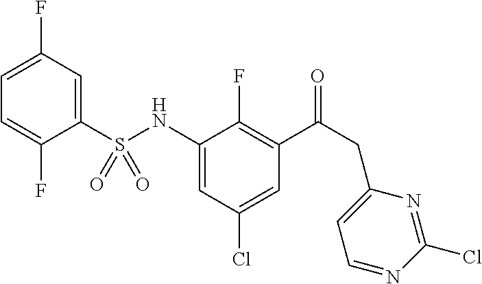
C1=C(F)C=C(S(NC2=CC(Cl)=CC(C(=O)CC3=CC=NC(Cl)=N3)=C2F)(=O)=O)C(F)=C1
